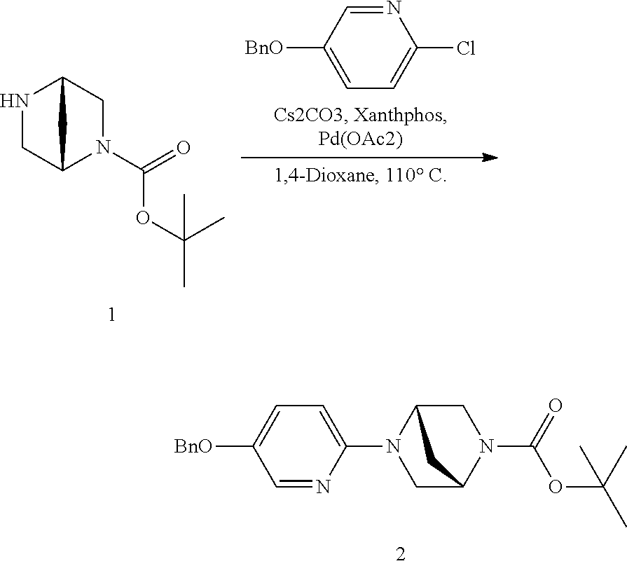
C1=C(N2CC3N(C(OC(C)(C)C)=O)CC2C3)N=CC([BnO])=C1.N1CC2N(C(=O)OC(C)(C)C)CC1C2.N1=CC([BnO])=CC=C1Cl
